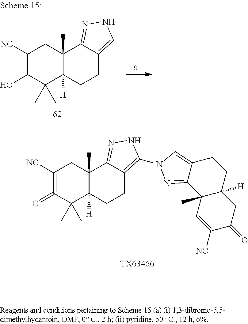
C1([NC])=C(=O)C(C)(C)C2([H])C(C)(C1)C1=NNC(N3C=C4CCC5([H])CC(=O)C([NC])=CC5(C)C4=N3)=C1CC2.[TX63466].C1([NC])=C(O)C(C)(C)C2([H])C(C)(C1)C1=NNC=C1CC2
